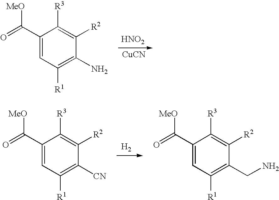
C1(C(=O)[MeO])=CC([R1])=C([CN])C([R2])=C1[R3].[H2].C1(C(=O)[MeO])=CC([R1])=C(CN)C([R2])=C1[R3].C1(C(=O)[MeO])=CC([R1])=C(N)C([R2])=C1[R3].[HNO2].[CuCN]
